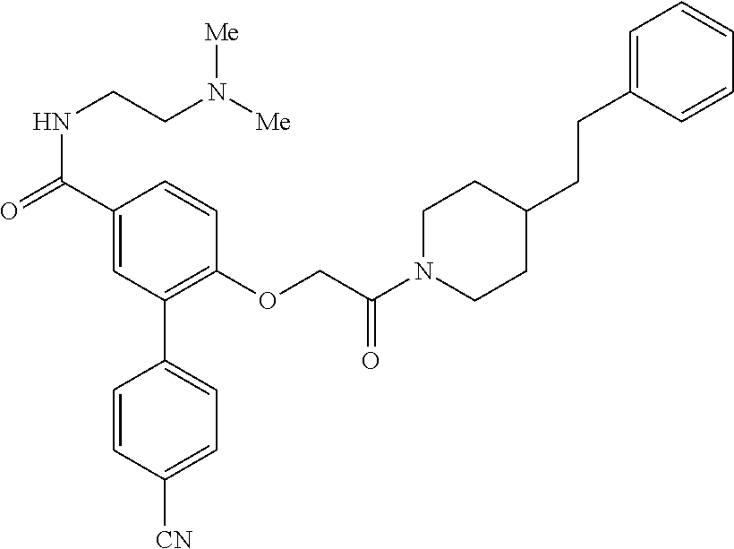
C1(C(=O)NCCN([Me])[Me])=CC(C2=CC=C([CN])C=C2)=C(OCC(N2CCC(CCC3=CC=CC=C3)CC2)=O)C=C1
